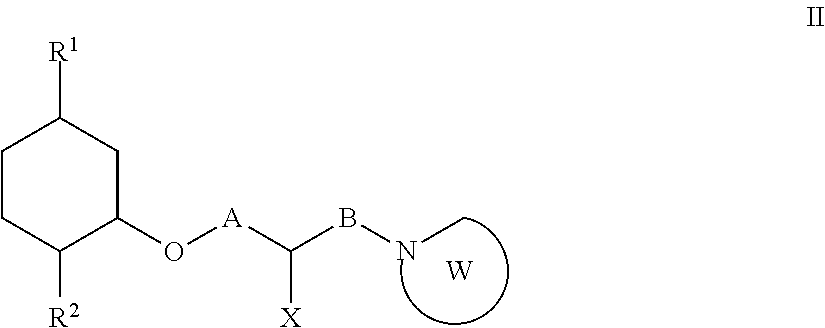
C1C([R1])CC(O[A]C(BNC)[X])C([R2])C1.[W]
